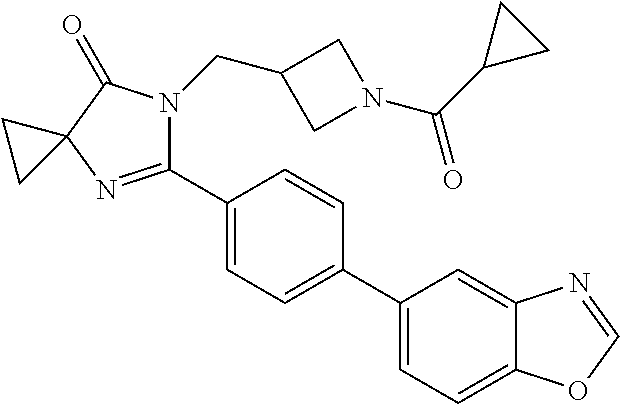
C12(N=C(C3=CC=C(C4=CC=C5C(=C4)N=CO5)C=C3)N(CC3CN(C(C4CC4)=O)C3)C1=O)CC2
